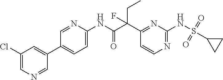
C1(C(C(NC2=CC=C(C3=CC(Cl)=CN=C3)C=N2)=O)(CC)F)=NC(NS(=O)(=O)C2CC2)=NC=C1
